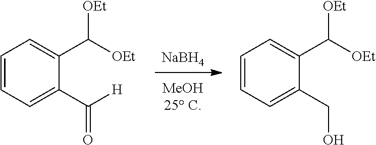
C1=CC=C(C([H])=O)C(C([OEt])[OEt])=C1.[NaBH4].C1=CC=C(CO)C(C([OEt])[OEt])=C1
